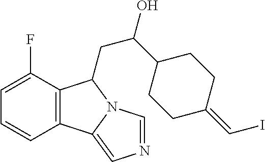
C12=C(C(F)=CC=C1)C(CC(O)C1CCC(=CI)CC1)N1C2=CN=C1
